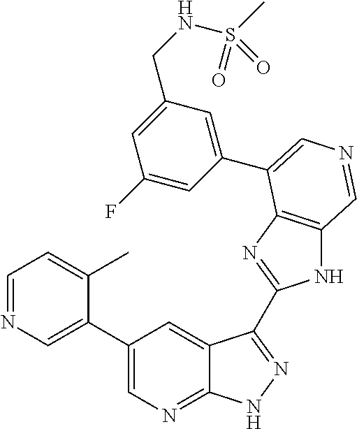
C1(C2=CN=CC=C2C)=CN=C2C(=C1)C(C1=NC3=C(N1)C=NC=C3C1=CC(CNS(C)(=O)=O)=CC(F)=C1)=NN2
